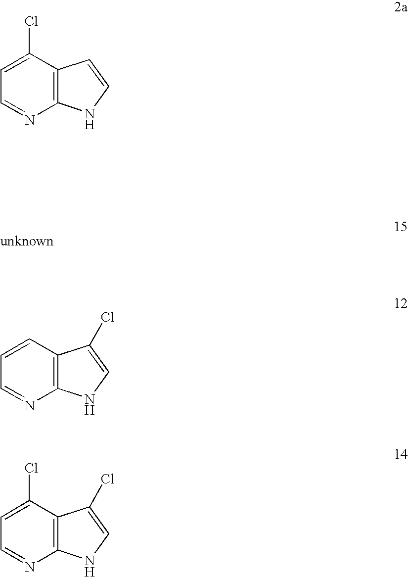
C1=C(Cl)C2=C(N=C1)NC=C2.C1=CC2=C(N=C1)NC=C2Cl.C1=C(Cl)C2=C(N=C1)NC=C2Cl
